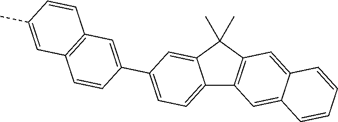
C12=CC=C(C3=CC4=C(C=C3)C=C(C)C=C4)C=C1C(C)(C)C1=C2C=C2C(=C1)C=CC=C2
